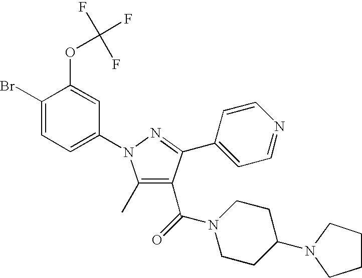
C1(C)=C(C(N2CCC(N3CCCC3)CC2)=O)C(C2=CC=NC=C2)=NN1C1=CC=C(Br)C(OC(F)(F)F)=C1
